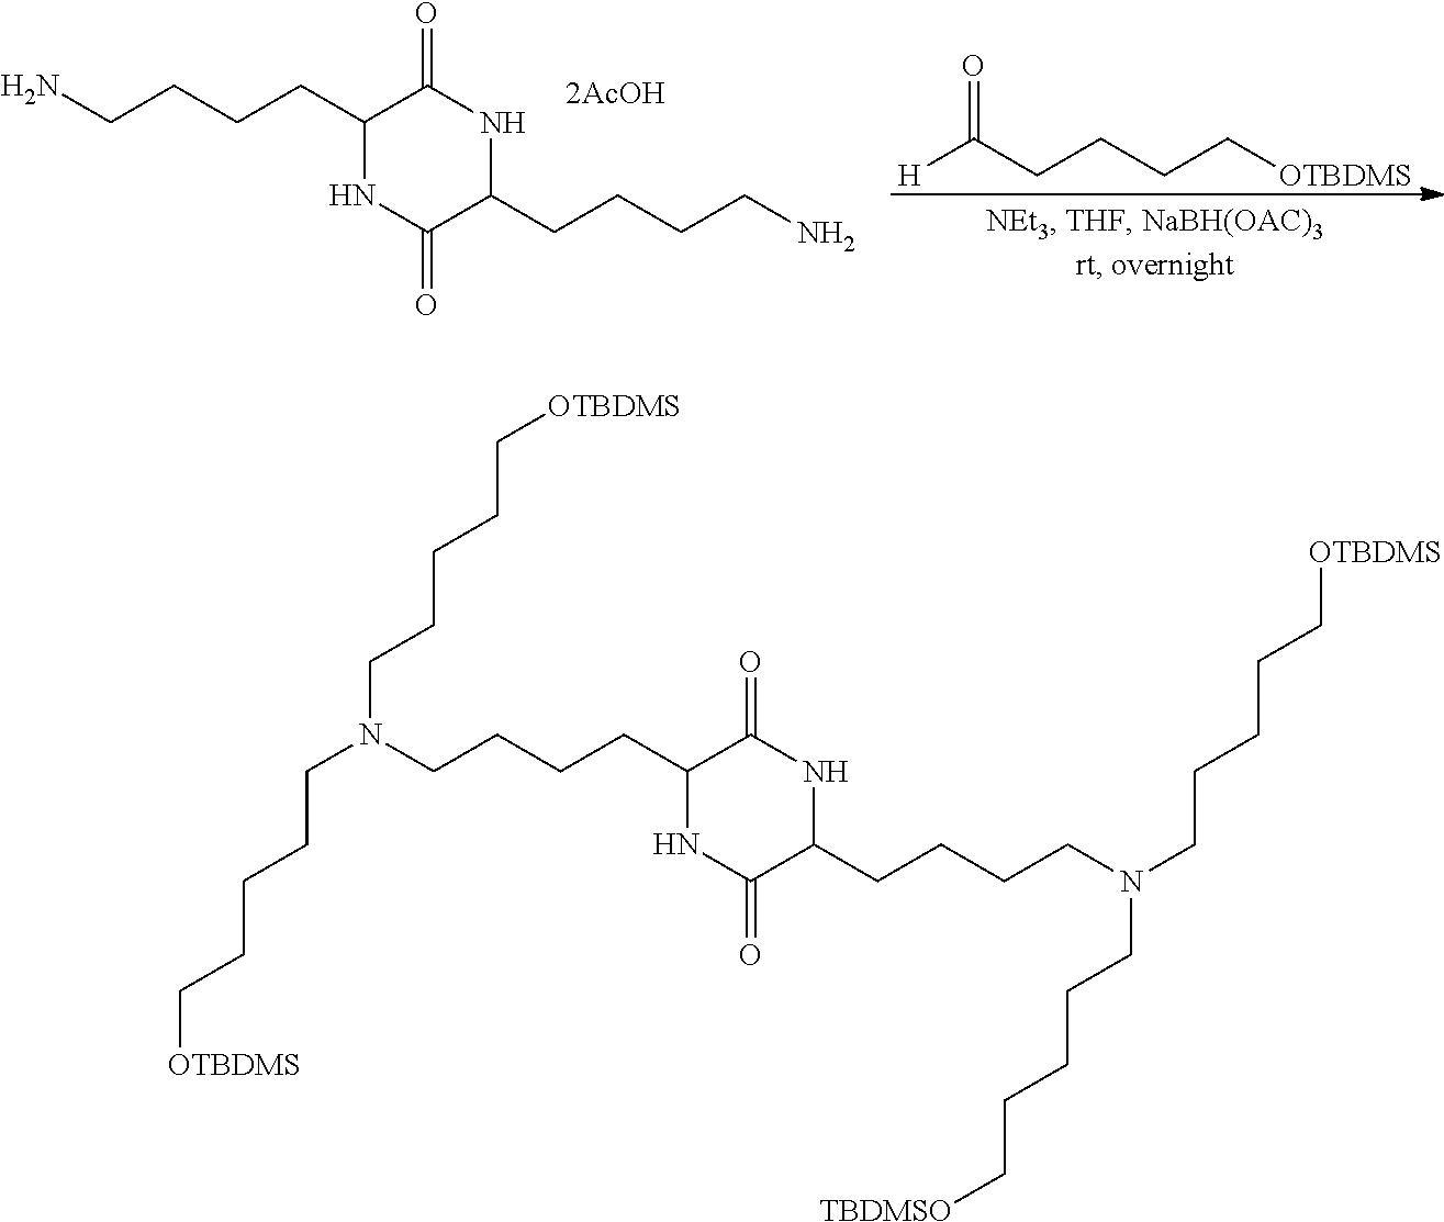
N(CCCCC1NC(=O)C(CCCCN(CCCCC[OTBDMS])CCCCC[TBDMSO])NC1=O)(CCCCC[OTBDMS])CCCCC[OTBDMS].NCCCCC1NC(=O)C(CCCCN)NC1=O.[H]C(CCCC[OTBDMS])=O
